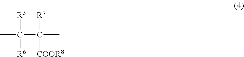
CC([R5])([R6])C([R7])(C)[COOR8]
